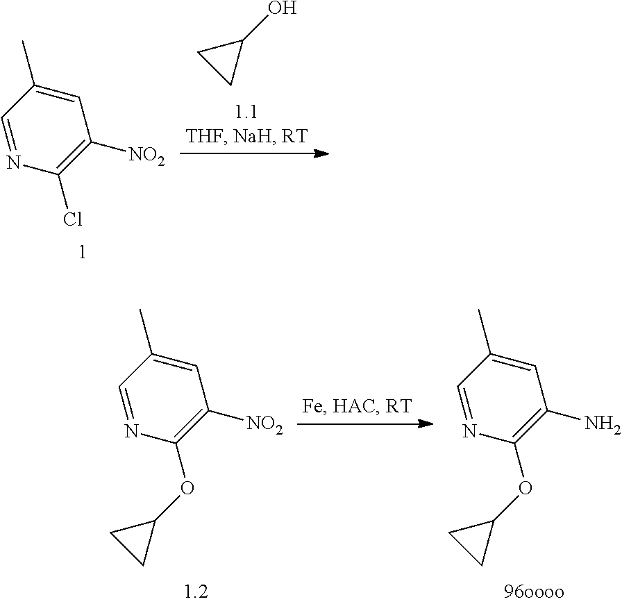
C1=C(C)C=NC(Cl)=C1[NO2].C1(O)CC1.C1=C(C)C=NC(OC2CC2)=C1[NO2].C1=C(C)C=NC(OC2CC2)=C1N
